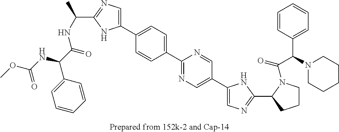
COC(NC(C(=O)NC(C1=NC=C(C2=CC=C(C3=NC=C(C4=CN=C(C5CCCN5C(=O)C(N5CCCCC5)C5=CC=CC=C5)N4)C=N3)C=C2)N1)C)C1=CC=CC=C1)=O
